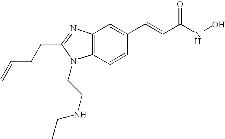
C12=C(C=CC(C=CC(NO)=O)=C1)N(CCNCC)C(CCC=C)=N2
